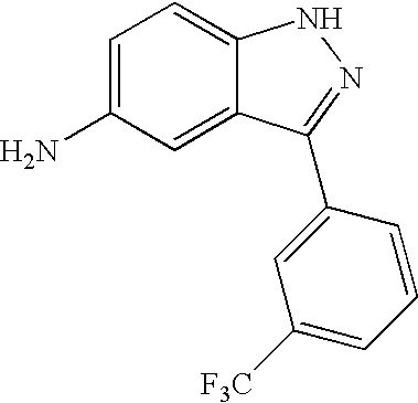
C1=C(N)C=C2C(=C1)NN=C2C1=CC([F3C])=CC=C1
